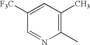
C1([F3C])=CC(C)=C(C)N=C1
